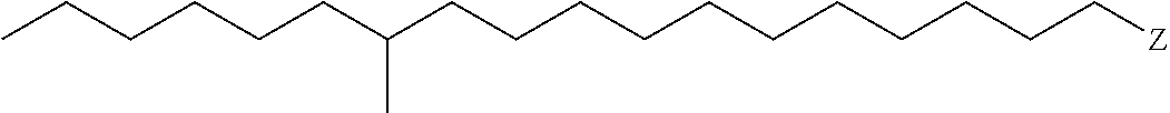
C(CCCCC[Z])CCCCCC(CCCCCC)C
